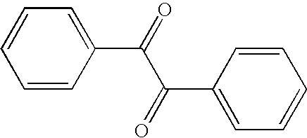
C1=CC(C(=O)C(C2=CC=CC=C2)=O)=CC=C1
